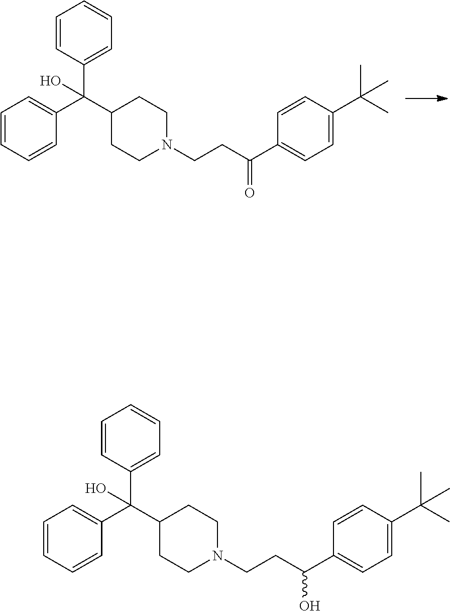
C1=CC(C(C2CCN(CCC(C3=CC=C(C(C)(C)C)C=C3)=O)CC2)(C2=CC=CC=C2)O)=CC=C1.C1=CC(C(C2CCN(CCC(C3=CC=C(C(C)(C)C)C=C3)O)CC2)(C2=CC=CC=C2)O)=CC=C1
